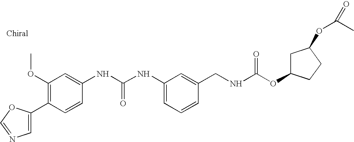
C1(C2=CN=CO2)=C(OC)C=C(NC(NC2=CC=CC(CNC(OC3CC(OC(C)=O)CC3)=O)=C2)=O)C=C1
